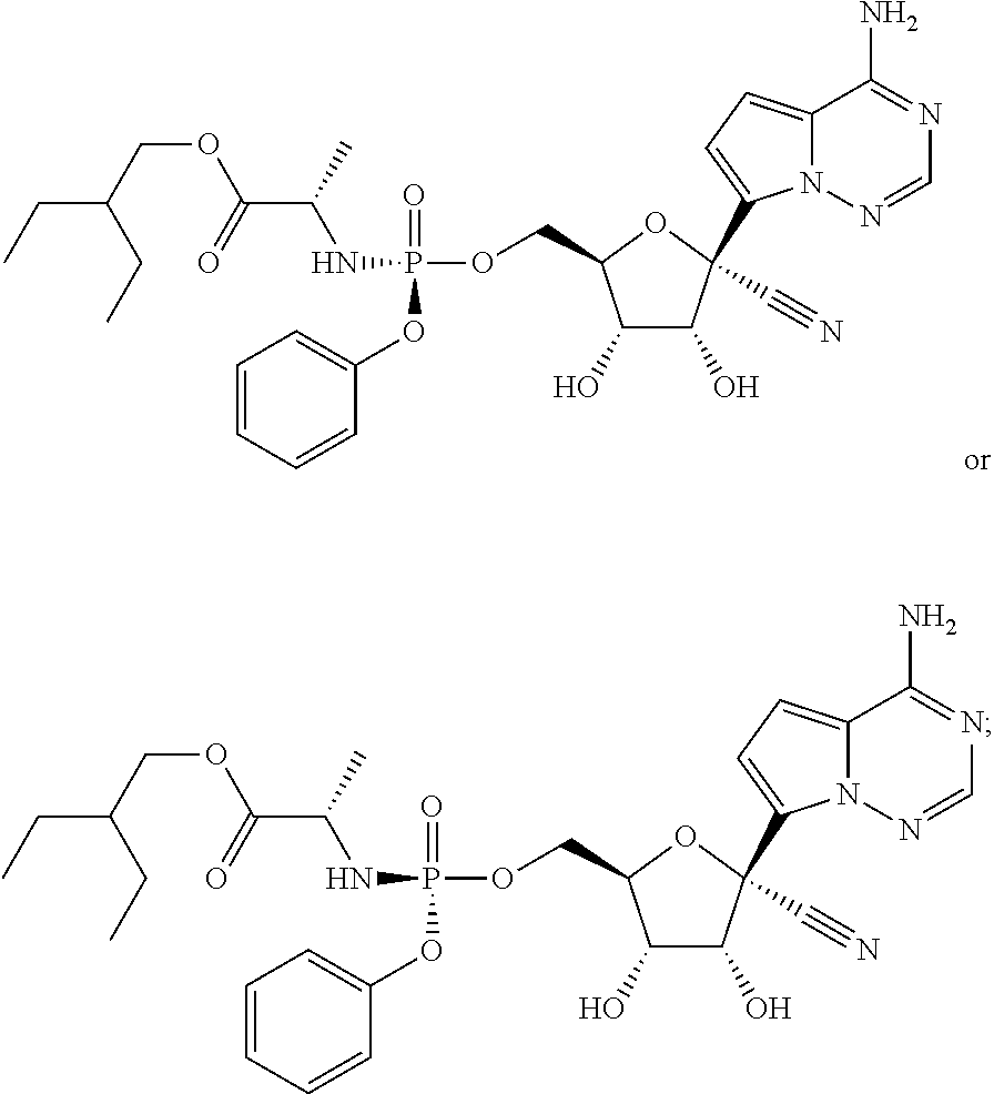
C12=CC=C(C3(C#N)C(O)C(O)C(COP(NC(C(=O)OCC(CC)CC)C)(=O)OC4=CC=CC=C4)O3)N1N=CN=C2N.C12=CC=C(C3(C#N)C(O)C(O)C(COP(NC(C(=O)OCC(CC)CC)C)(=O)OC4=CC=CC=C4)O3)N1N=CN=C2N
